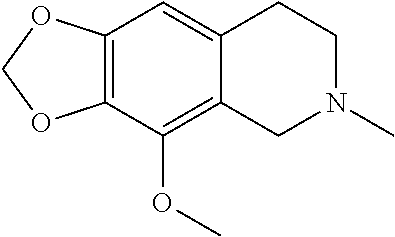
C12=C(OCO1)C=C1C(=C2OC)CN(C)CC1
